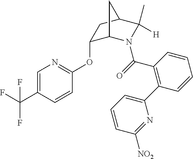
C1=C(C(F)(F)F)C=CC(OC2C3N(C(=O)C4=C(C5=CC=CC([NO2])=N5)C=CC=C4)C(C)([H])C(C2)C3)=N1
